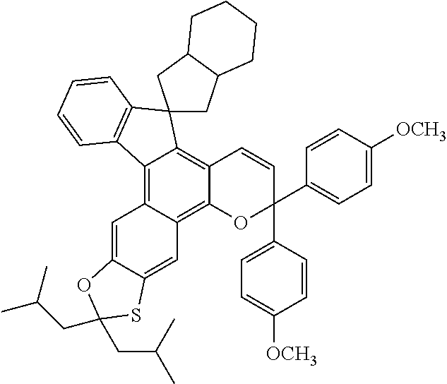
C12=C3C(=C4C(=C1C=CC(C1=CC=C([OCH3])C=C1)(C1=CC=C([OCH3])C=C1)O2)C1(C2=C4C=CC=C2)CC2C(C1)CCCC2)C=C1C(=C3)SC(CC(C)C)(CC(C)C)O1
